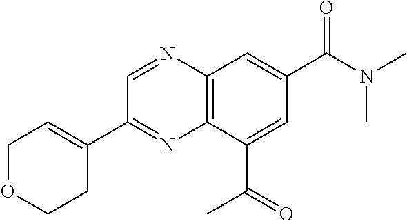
C1=NC2=C(N=C1C1=CCOCC1)C(C(=O)C)=CC(C(N(C)C)=O)=C2
